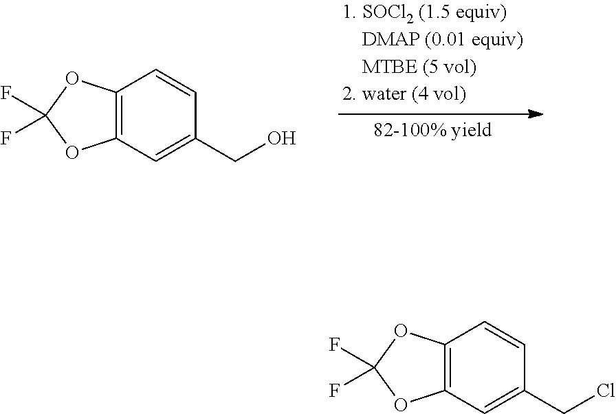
C12=C(C=C(CO)C=C1)OC(F)(F)O2.C12=C(OC(F)(F)O1)C=CC(CCl)=C2
